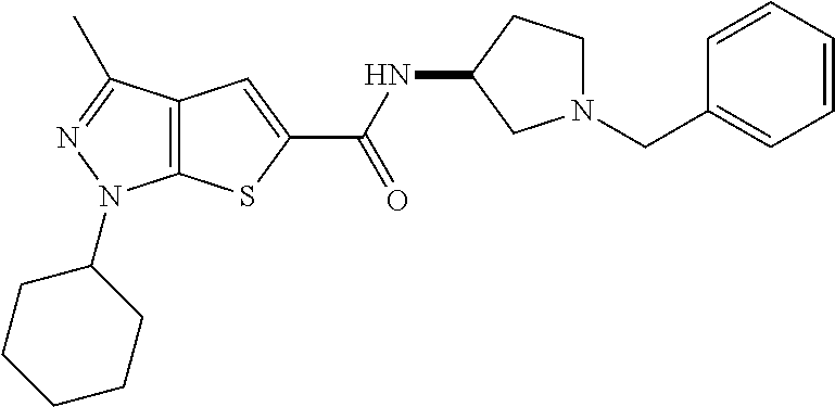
C12=C(C(C)=NN1C1CCCCC1)C=C(C(NC1CCN(CC3=CC=CC=C3)C1)=O)S2
